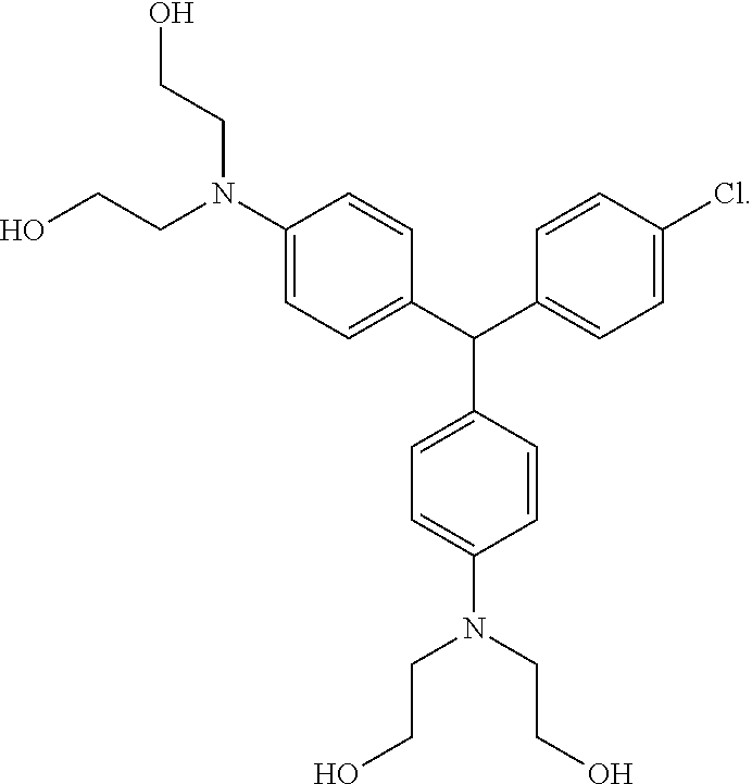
C1(N(CCO)CCO)=CC=C(C(C2=CC=C(Cl)C=C2)C2=CC=C(N(CCO)CCO)C=C2)C=C1
